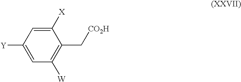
C1=C([Y])C=C([X])C(C[CO2H])=C1[W]
